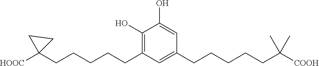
C1(O)=CC(CCCCCC(C)(C)[COOH])=CC(CCCCCC2([HOOC])CC2)=C1O
